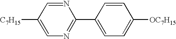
N1=C(C2=CC=C([OC7H15])C=C2)N=CC([C7H15])=C1
